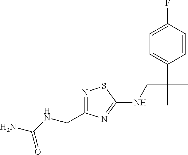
N1=C(CNC(N)=O)N=C(NCC(C)(C2=CC=C(F)C=C2)C)S1
